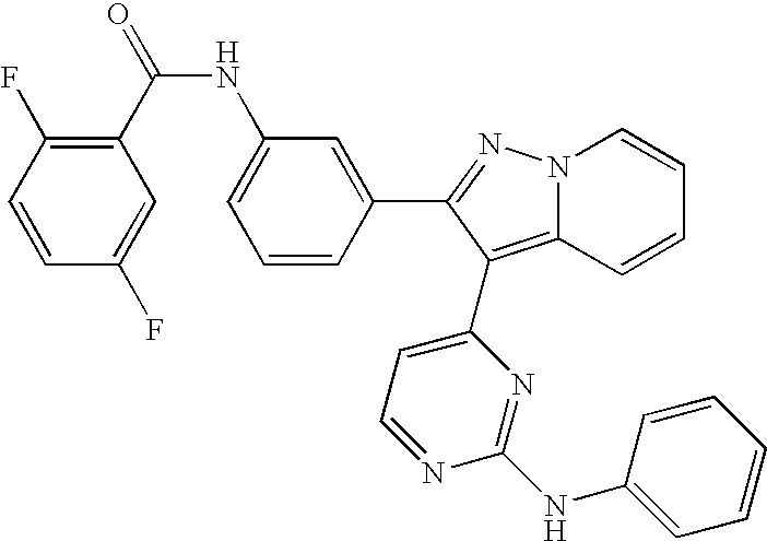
C1(C(=O)NC2=CC=CC(C3=NN4C(=C3C3=CC=NC(NC5=CC=CC=C5)=N3)C=CC=C4)=C2)=C(F)C=CC(F)=C1
